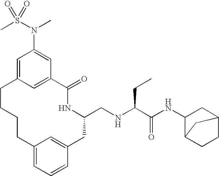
C1=C2C=C(C=C1N(S(C)(=O)=O)C)C(=O)NC(CNC(C(NC1CC3CCC1C3)=O)CC)CC1=CC(=CC=C1)CCCC2
